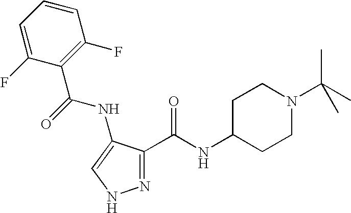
C1(C(NC2=CNN=C2C(=O)NC2CCN(C(C)(C)C)CC2)=O)=C(F)C=CC=C1F
